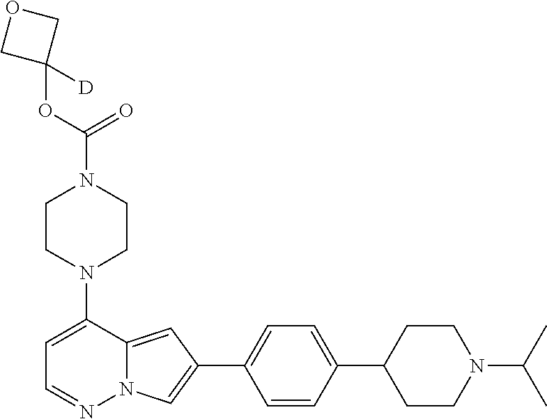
N1(C2=CC=NN3C2=CC(C2=CC=C(C4CCN(C(C)C)CC4)C=C2)=C3)CCN(C(=O)OC2([D])COC2)CC1
